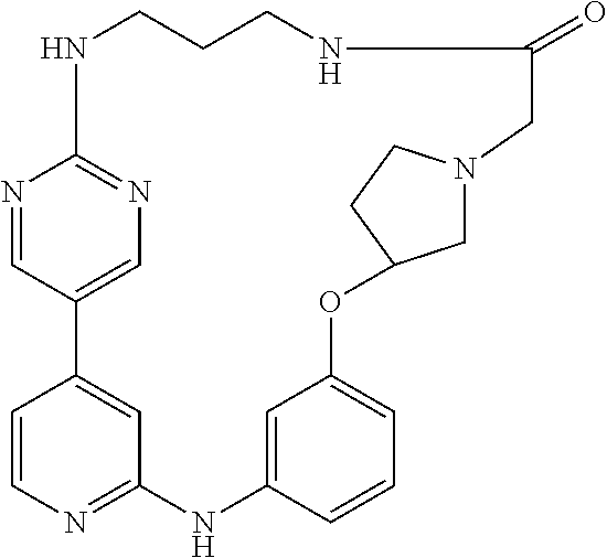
N1C2=NC=C(C=N2)C2=CC(=NC=C2)NC2=CC(=CC=C2)OC2CN(CC(=O)NCCC1)CC2
